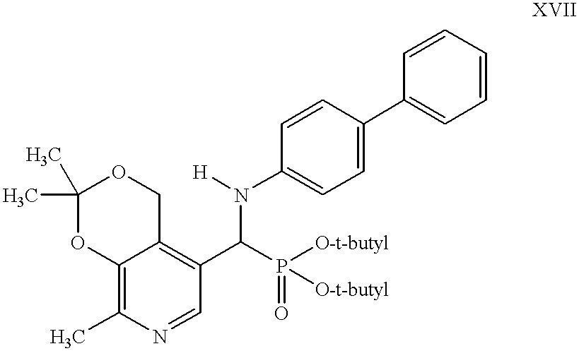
C1(C)(C)OC2=C(C)N=CC(C(P([O-t-butyl])(=O)[O-t-butyl])N([H])C3=CC=C(C4=CC=CC=C4)C=C3)=C2CO1
